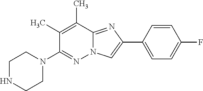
C1(N2CCNCC2)=NN2C(=NC(C3=CC=C(F)C=C3)=C2)C(C)=C1C
